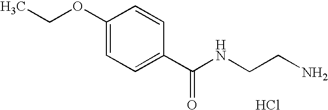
N(CCN)C(C1=CC=C(OCC)C=C1)=O.Cl
